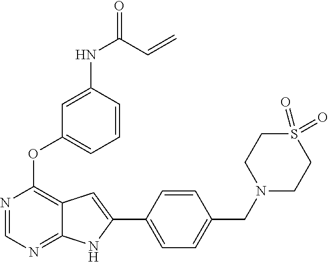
N1=CN=C2C(=C1OC1=CC=CC(NC(=O)C=C)=C1)C=C(C1=CC=C(CN3CCS(=O)(=O)CC3)C=C1)N2
